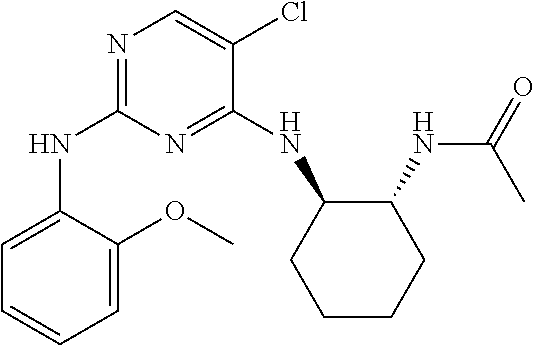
C1CCC(NC(=O)C)C(NC2=NC(NC3=CC=CC=C3OC)=NC=C2Cl)C1
